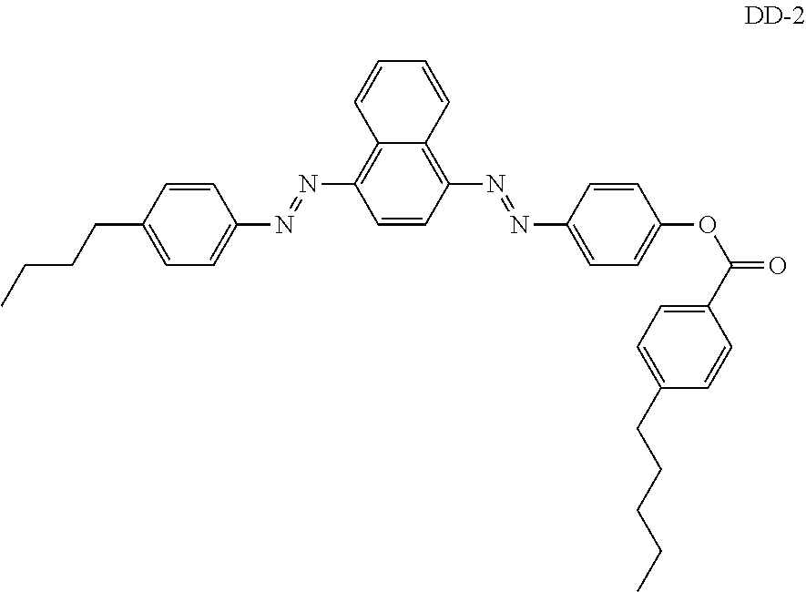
C(CCC)CC1=CC=C(C(OC2=CC=C(N=NC3=C4C(=C(N=NC5=CC=C(CCCC)C=C5)C=C3)C=CC=C4)C=C2)=O)C=C1
